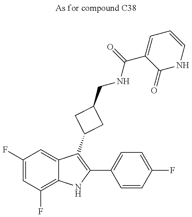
C1(F)=CC(F)=C2C(=C1)C(C1CC(CNC(=O)C3=CC=CNC3=O)C1)=C(C1=CC=C(F)C=C1)N2
